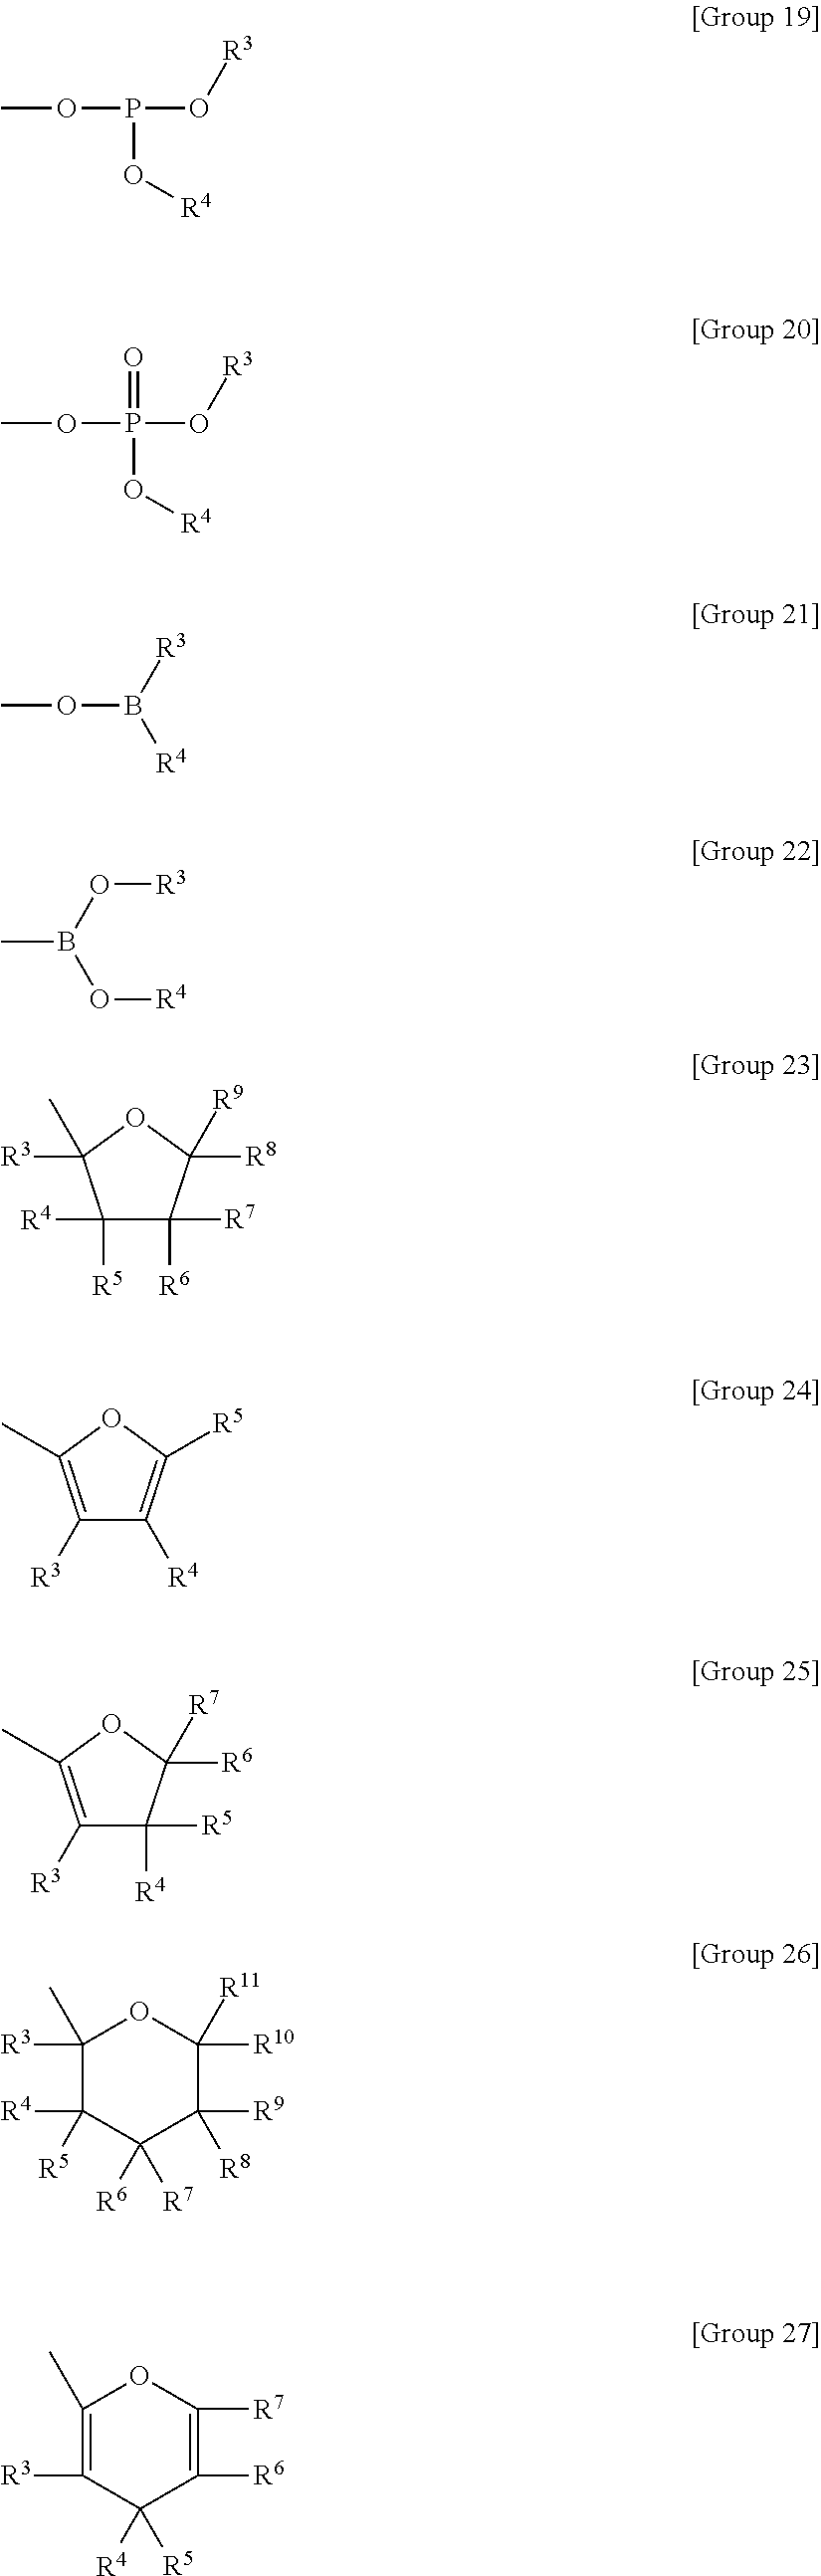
COP(O[R4])O[R3].COP(=O)(O[R4])O[R3].COB([R4])[R3].CB(O[R3])O[R4].C1([R5])([R4])C([R6])([R7])C([R8])([R9])OC1([R3])C.C1([R3])=C(C)OC([R5])=C1[R4].C1([R3])=C(C)OC([R6])([R7])C1([R4])[R5].C1(C)([R3])C([R4])([R5])C([R6])([R7])C([R9])([R8])C([R11])([R10])O1.C1(C)=C([R3])C([R4])([R5])C([R6])=C([R7])O1
